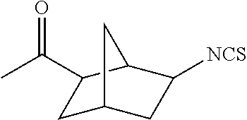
C1C2CC([NCS])C(C1C(C)=O)C2
